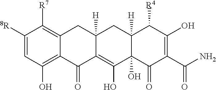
C1([8R])=CC(O)=C2C(=C1[R7])CC1([H])C(=C(O)C3(O)C([H])(C1)C([R4])C(O)=C(C(N)=O)C3=O)C2=O
